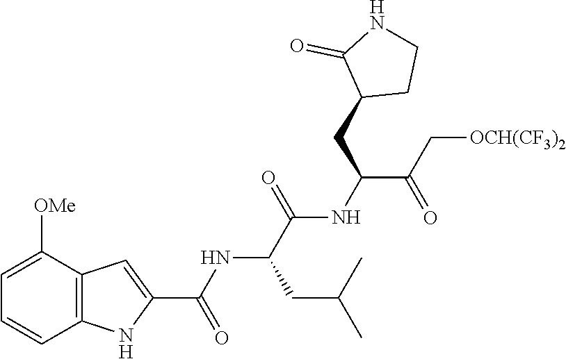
C1=CC2=C(C([OMe])=C1)C=C(C(NC(C(NC(C(C[OCH(CF3)2])=O)CC1CCNC1=O)=O)CC(C)C)=O)N2
